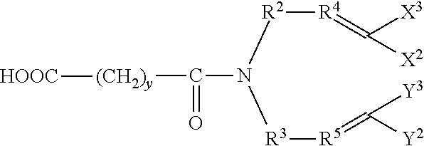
[(CH2)y](C(=O)N([R2][R4]=C([X3])[X2])[R3][R5]=C([Y3])[Y2])[HOOC]
